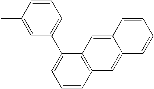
CC1=CC(C2=CC=CC3=C2C=C2C(=C3)C=CC=C2)=CC=C1
